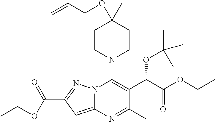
C1CN(C2=C(C(C(=O)OCC)OC(C)(C)C)C(C)=NC3=CC(C(OCC)=O)=NN23)CCC1(OCC=C)C
